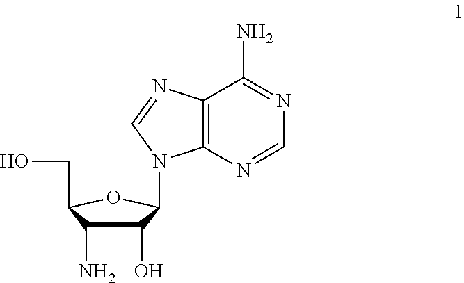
C12=C(N=CN=C1N)N(C1C(O)C(N)C(CO)O1)C=N2
